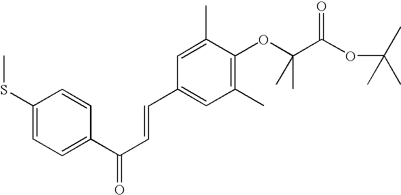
CSC1=CC=C(C(C=CC2=CC(C)=C(OC(C)(C)C(OC(C)(C)C)=O)C(C)=C2)=O)C=C1
